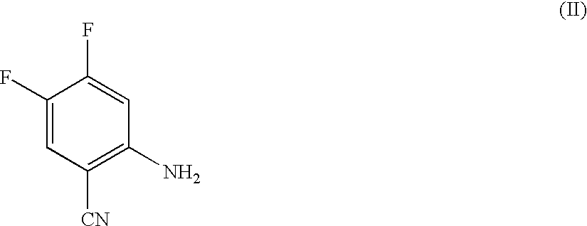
C1(F)=CC([CN])=C(N)C=C1F
